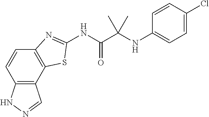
C12=C(C3=C(C=C1)N=C(NC(C(NC1=CC=C(Cl)C=C1)(C)C)=O)S3)C=NN2
